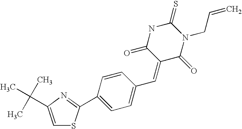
C1=C(C(C)(C)C)N=C(C2=CC=C(C=C3C(=O)N(CC=C)C(=S)NC3=O)C=C2)S1
